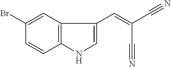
C12=C(C=C(Br)C=C1)C(C=C(C#N)C#N)=CN2
